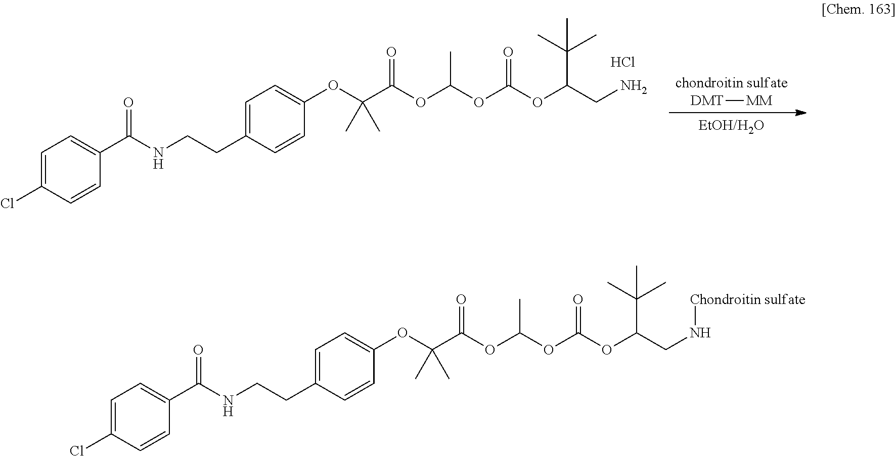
C1=C(Cl)C=CC(C(NCCC2=CC=C(OC(C(=O)OC(OC(OC(CN[Chondroitin sulfate])C(C)(C)C)=O)C)(C)C)C=C2)=O)=C1.C1=C(Cl)C=CC(C(NCCC2=CC=C(OC(C(=O)OC(OC(OC(CN)C(C)(C)C)=O)C)(C)C)C=C2)=O)=C1.Cl.[chondroitin sulfate].[DMT][MM].[EtOH/H2O]
